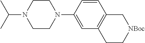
C1=CC2=C(C=C1N1CCN(C(C)C)CC1)CC[NBoc]C2
